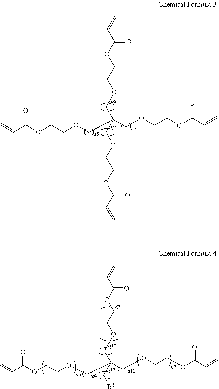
C=CC(OCCOCC(COCCOC(C=C)=O)(COCCOC(C=C)=O)COCCOC(C=C)=O)=O.C=CC(OCCOCC(COCCOC(C=C)=O)(COCCOC(C=C)=O)C[R5])=O
